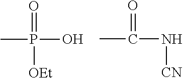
CP(=O)(O)[OEt].CC(=O)N[CN]
